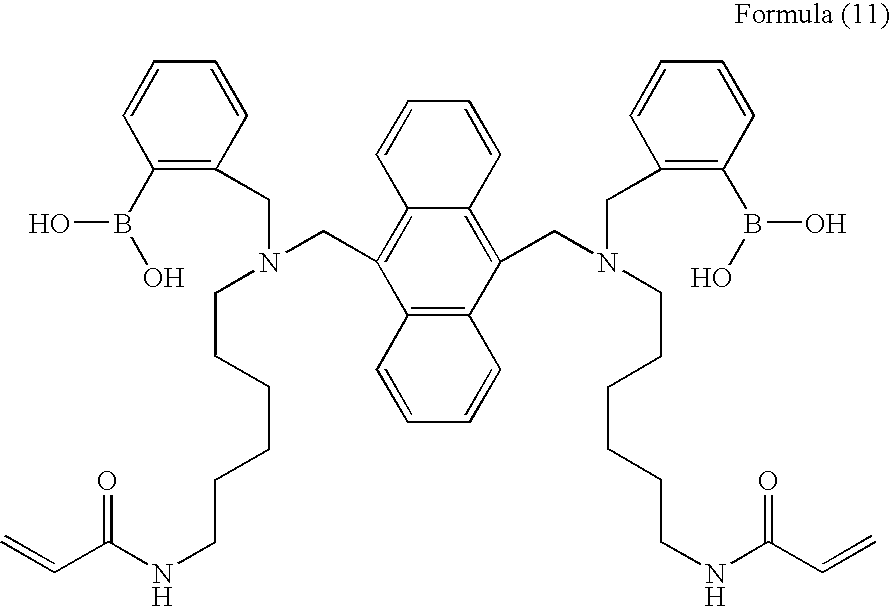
N(CC1=C2C(=C(CN(CC3=C(B(O)O)C=CC=C3)CCCCCCNC(C=C)=O)C3=C1C=CC=C3)C=CC=C2)(CC1=C(B(O)O)C=CC=C1)CCCCCCNC(C=C)=O
